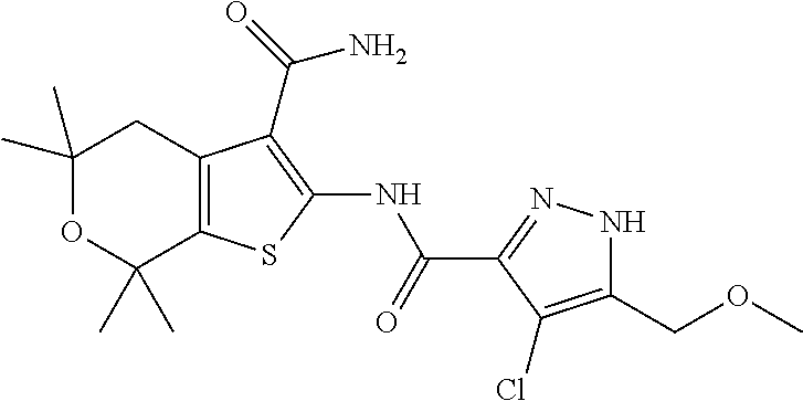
C1(C)(C)OC(C)(C)C2=C(C1)C(C(N)=O)=C(NC(=O)C1=NNC(COC)=C1Cl)S2
